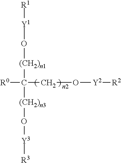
[R0]C(CO[Y2][R2])([(CH2)n1]O[Y1][R1])[(CH2)n3]O[Y3][R3]
